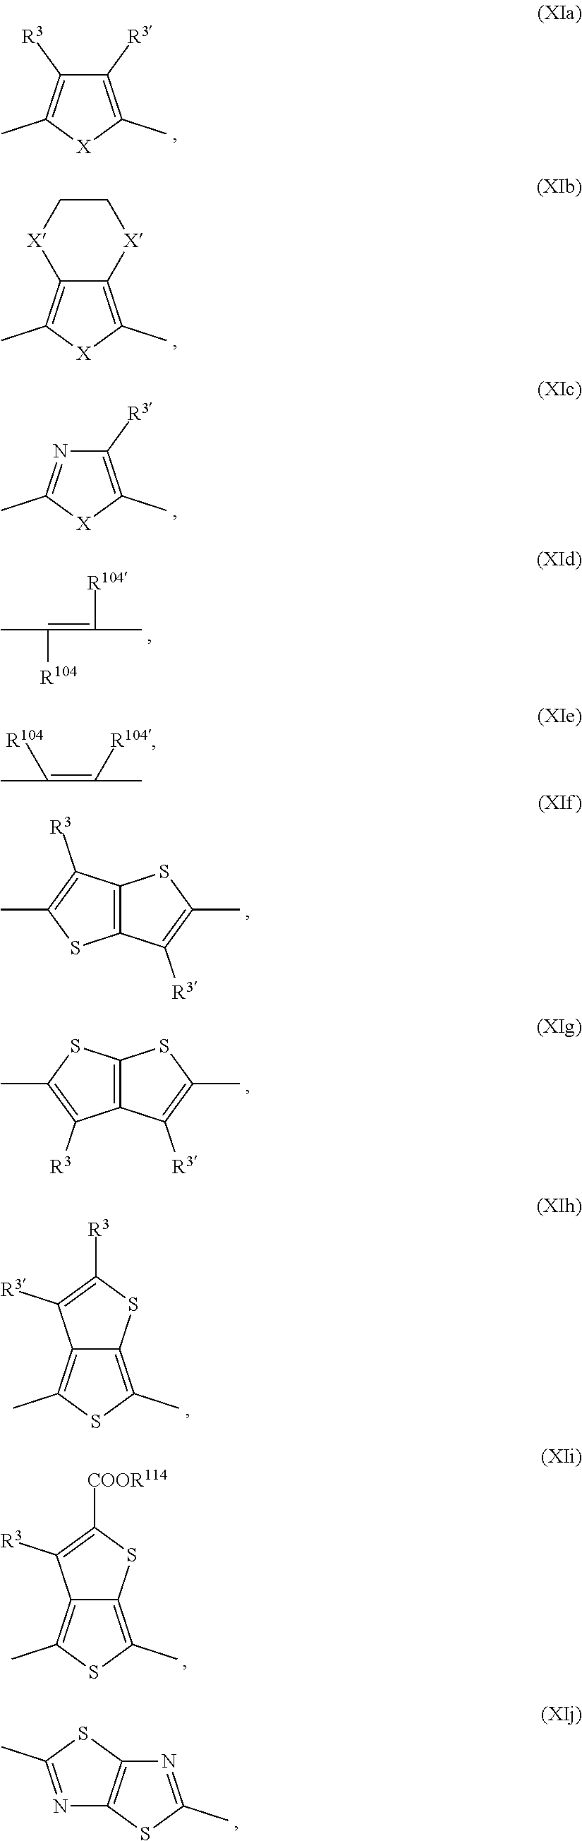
C1([R3])=C(C)[X]C(C)=C1[R3].C12=C(C)[X]C(C)=C1[X]CC[X]2.C1([R3])=C(C)[X]C(C)=N1.CC([R104])=C([R104])C.C12=C(C([R3])=C(C)S1)SC(C)=C2[R3].C12=C(C([R3])=C(C)S1)C([R3])=C(C)S2.C12=C(C)SC(C)=C1SC([COOR114])=C2[R3].N1=C(C)SC2=C1SC(C)=N2.C12=C(C)SC(C)=C1SC([R3])=C2[R3].CC(=C(C)[R104])[R104]
